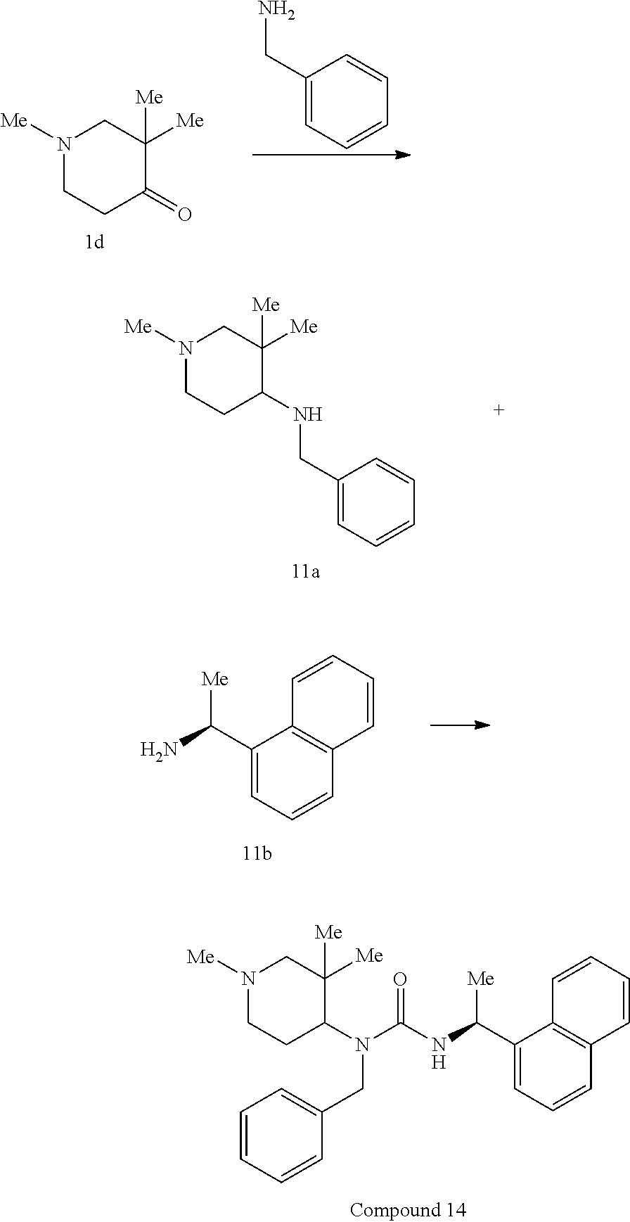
N1([Me])CCC(N(CC2=CC=CC=C2)C(NC(C2=CC=CC3=C2C=CC=C3)[Me])=O)C([Me])([Me])C1.N1([Me])CCC(=O)C([Me])([Me])C1.C1(CN)=CC=CC=C1.N1([Me])CCC(NCC2=CC=CC=C2)C([Me])([Me])C1.C1=CC=CC2=C1C(C(N)[Me])=CC=C2
